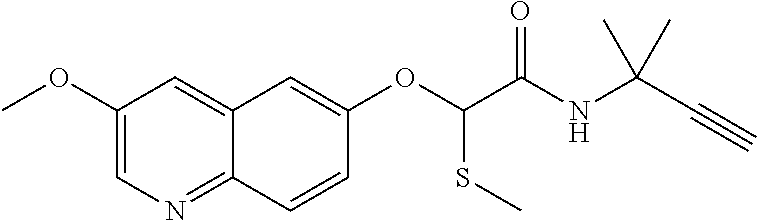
C1(OC)=CN=C2C(=C1)C=C(OC(C(NC(C#C)(C)C)=O)SC)C=C2
